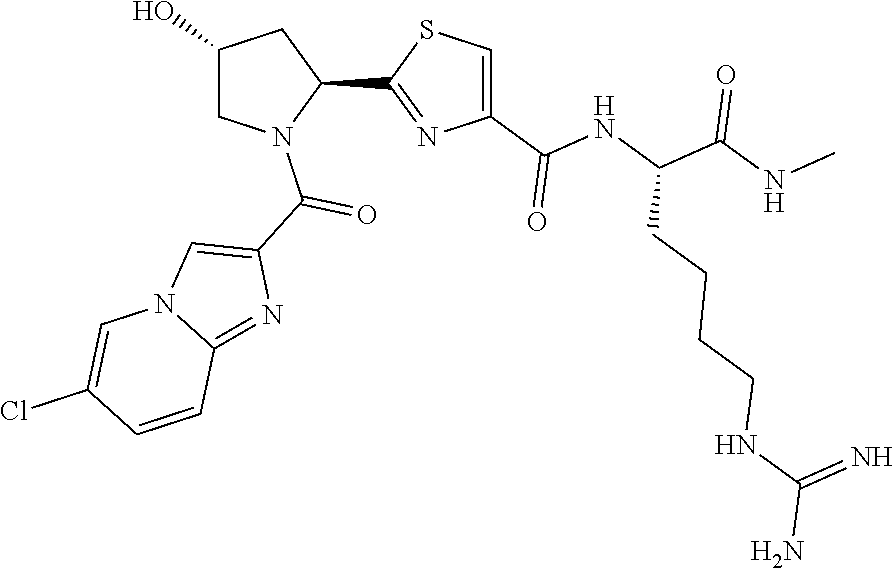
C1(C2=NC(C(NC(C(NC)=O)CCCCNC(N)=N)=O)=CS2)CC(O)CN1C(C1=CN2C(=N1)C=CC(Cl)=C2)=O
